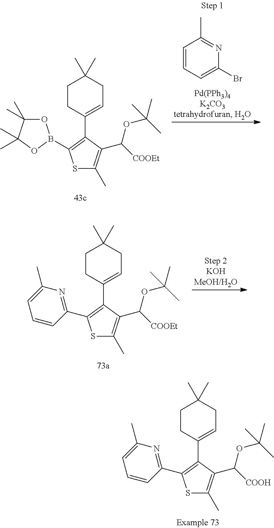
C1=CC=C(Br)N=C1C.S1C(C)=C(C([COOEt])OC(C)(C)C)C(C2=CCC(C)(C)CC2)=C1B1OC(C)(C)C(C)(C)O1.S1C(C)=C(C([COOEt])OC(C)(C)C)C(C2=CCC(C)(C)CC2)=C1C1=NC(C)=CC=C1.S1C(C)=C(C([COOH])OC(C)(C)C)C(C2=CCC(C)(C)CC2)=C1C1=NC(C)=CC=C1
